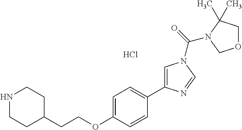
N1CCC(CCOC2=CC=C(C3=CN(C(=O)N4C(C)(C)COC4)C=N3)C=C2)CC1.Cl
